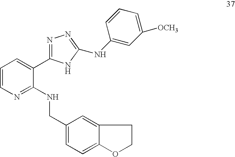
C1=CN=C(NCC2=CC=C3C(=C2)CCO3)C(C2=NN=C(NC3=CC([OCH3])=CC=C3)N2)=C1
